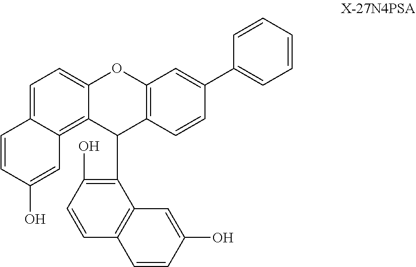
C1=C2C(=C3C(=C1)OC1=C(C3C3=C(O)C=CC4=C3C=C(O)C=C4)C=CC(C3=CC=CC=C3)=C1)C=C(O)C=C2
